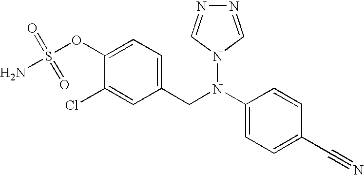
C1(OS(N)(=O)=O)=CC=C(CN(C2=CC=C(C#N)C=C2)N2C=NN=C2)C=C1Cl
